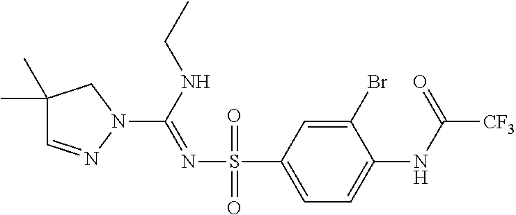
C1=C(S(N=C(N2CC(C)(C)C=N2)NCC)(=O)=O)C=C(Br)C(NC(=O)[CF3])=C1
